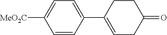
C1=CC(C2=CCC(=O)CC2)=CC=C1[MeO2C]
